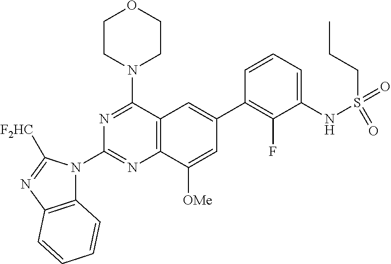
N1(C2=NC3=C(C(N4CCOCC4)=N2)C=C(C2=C(F)C(NS(=O)(=O)CCC)=CC=C2)C=C3[OMe])C2=C(N=C1[F2HC])C=CC=C2
